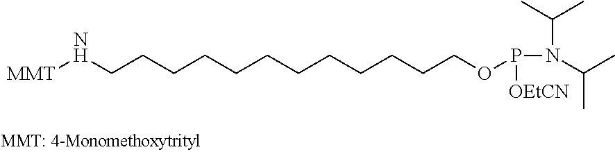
C(CCCCCCCOP(N(C(C)C)C(C)C)[OEtCN])CCCCN[MMT]
